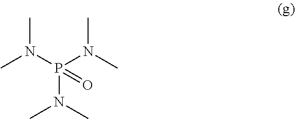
CN(P(N(C)C)(N(C)C)=O)C
